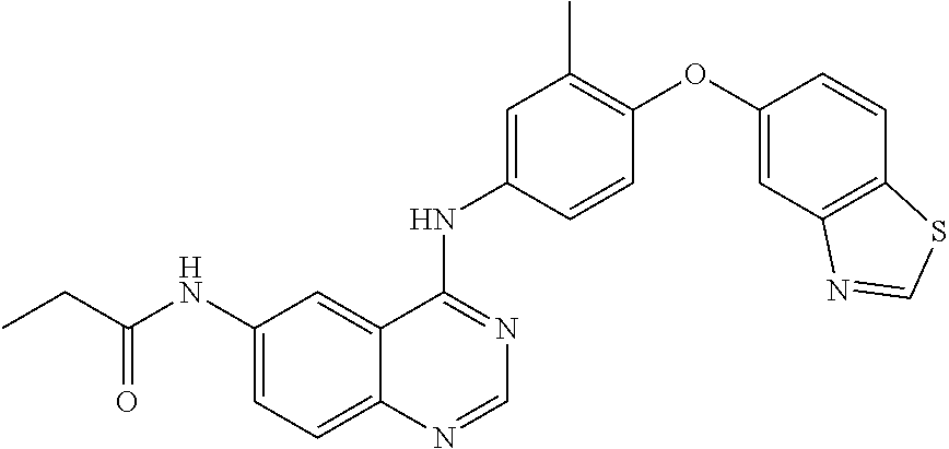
C12=CC=C(NC(CC)=O)C=C1C(NC1=CC(C)=C(OC3=CC4=C(C=C3)SC=N4)C=C1)=NC=N2
